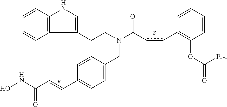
C12=C(C=CC=C1)NC=C2CCN(CC1=CC=C(C=CC(=O)NO)C=C1)C(ccC1=C(OC(=O)[Pr-i])C=CC=C1)=O
